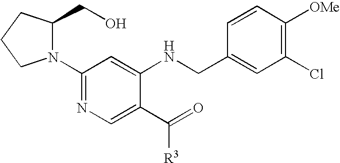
C1(N2C(CO)CCC2)=NC=C(C(=O)[R3])C(NCC2=CC(Cl)=C([OMe])C=C2)=C1
